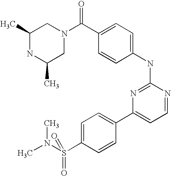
C1(C)NC(C)CN(C(C2=CC=C(NC3=NC(C4=CC=C(S(N(C)C)(=O)=O)C=C4)=CC=N3)C=C2)=O)C1
